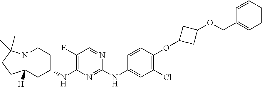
C12([H])N(C(C)(C)CC1)CCC(NC1=C(F)C=NC(NC3=CC(Cl)=C(OC4CC(OCC5=CC=CC=C5)C4)C=C3)=N1)C2
